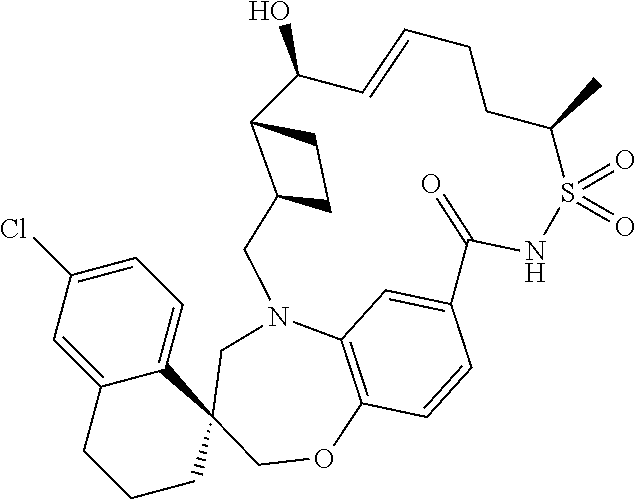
C12=CC(Cl)=CC=C1C1(CCC2)COC2=C3N(C1)CC1C(C(O)C=CCCC(C)S(=O)(=O)NC(=O)C(=C3)C=C2)CC1
